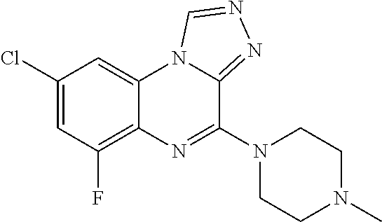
C1(Cl)=CC(F)=C2C(=C1)N1C(=NN=C1)C(N1CCN(C)CC1)=N2
